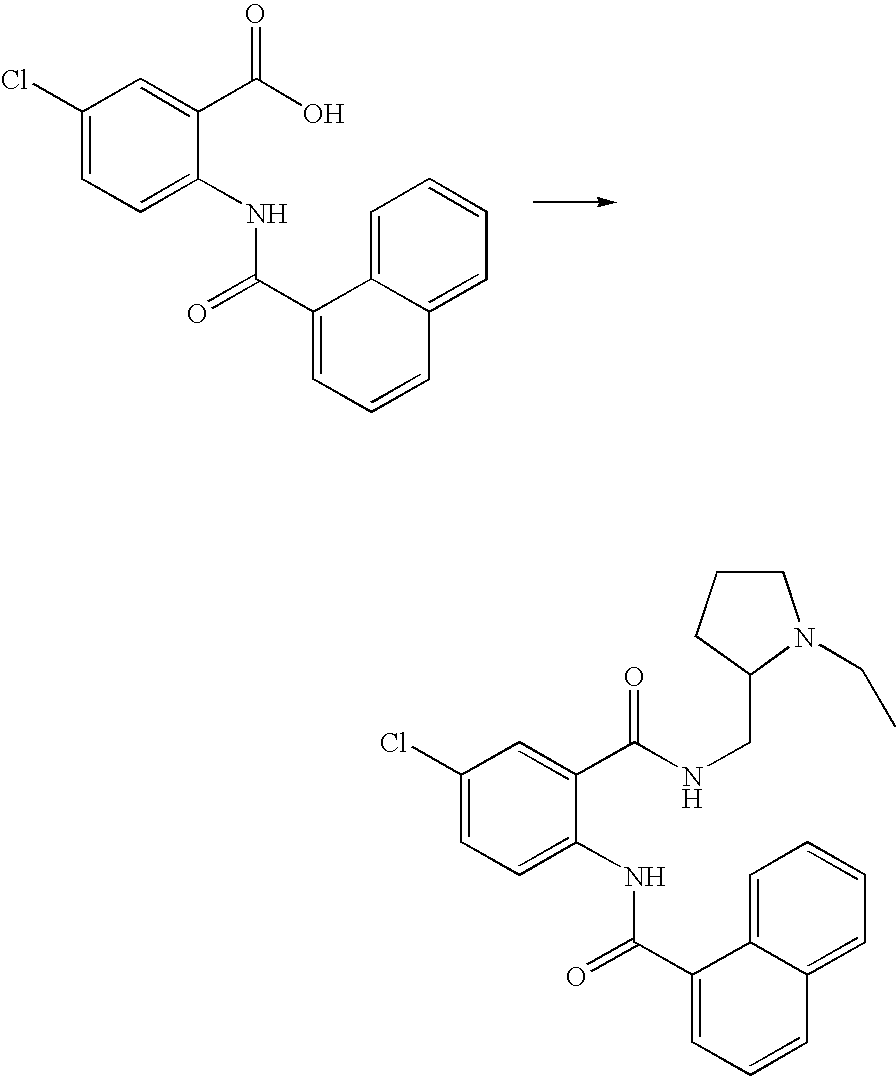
C1(Cl)=CC=C(NC(=O)C2=CC=CC3=CC=CC=C23)C(C(O)=O)=C1.C1(Cl)=CC=C(NC(=O)C2=CC=CC3=CC=CC=C23)C(C(NCC2CCCN2CC)=O)=C1
